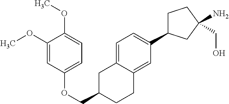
O(CC1CC2=CC=C(C3CCC(N)(CO)C3)C=C2CC1)C1=CC=C(OC)C(OC)=C1
